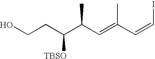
OCCC([TBSO])C(C=C(C)C=CI)C
